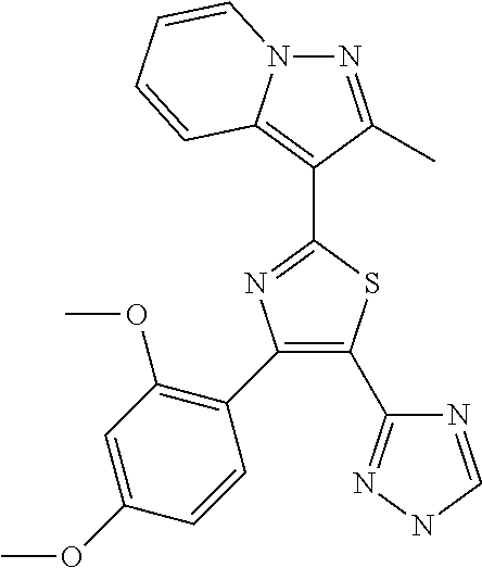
N1C=NC(C2=C(C3=C(OC)C=C(OC)C=C3)N=C(C3=C4N(N=C3C)C=CC=C4)S2)=N1
